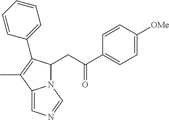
C1=CC([OMe])=CC=C1C(=O)CC1N2C(=CN=C2)C(C)=C1C1=CC=CC=C1
